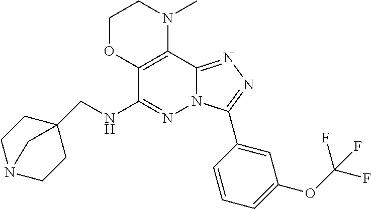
N(C1=NN2C(=NN=C2C2=CC(OC(F)(F)F)=CC=C2)C2=C1OCCN2C)CC12CCN(CC1)C2
